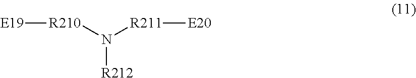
N([R212])([R210][E19])[R211][E20]
